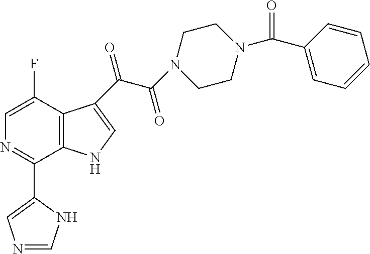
C12=C(C(C(C(N3CCN(C(C4=CC=CC=C4)=O)CC3)=O)=O)=CN1)C(F)=CN=C2C1=CN=CN1
